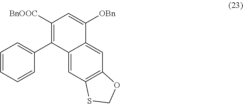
C1([BnOOC])=C(C2=CC=CC=C2)C2=CC3=C(C=C2C([OBn])=C1)OCS3
